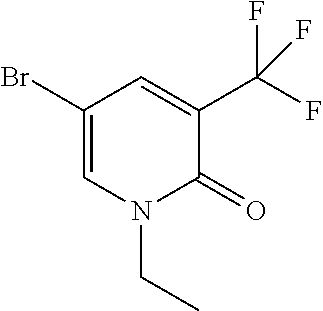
BrC1=CN(CC)C(=O)C(C(F)(F)F)=C1
